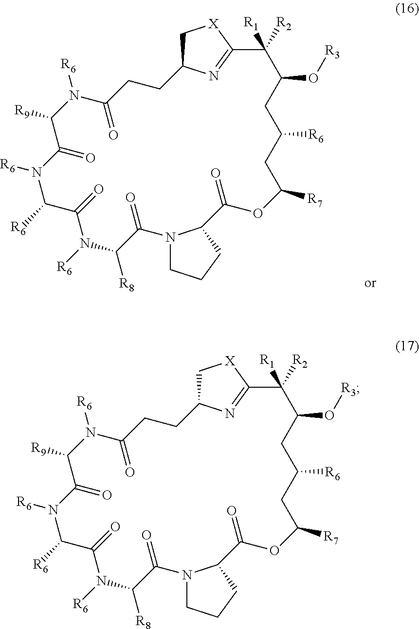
O1C([R7])CC([R6])CC(O[R3])C([R2])([R1])C2=NC(C[X]2)CCC(=O)N([R6])C([R9])C(=O)N([R6])C([R6])C(=O)N([R6])C([R8])C(=O)N2CCCC2C1=O.O1C([R7])CC([R6])CC(O[R3])C([R2])([R1])C2=NC(C[X]2)CCC(=O)N([R6])C([R9])C(=O)N([R6])C([R6])C(=O)N([R6])C([R8])C(=O)N2CCCC2C1=O
